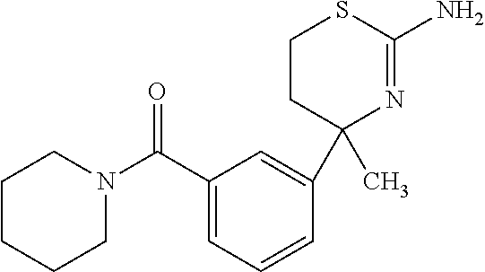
C1CCCN(C(C2=CC=CC(C3(C)N=C(N)SCC3)=C2)=O)C1
